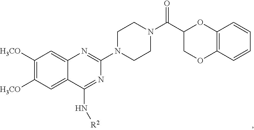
C1([H3CO])=C([H3CO])C=C2C(=C1)N=C(N1CCN(C(C3COC4=C(O3)C=CC=C4)=O)CC1)N=C2N[R2]
